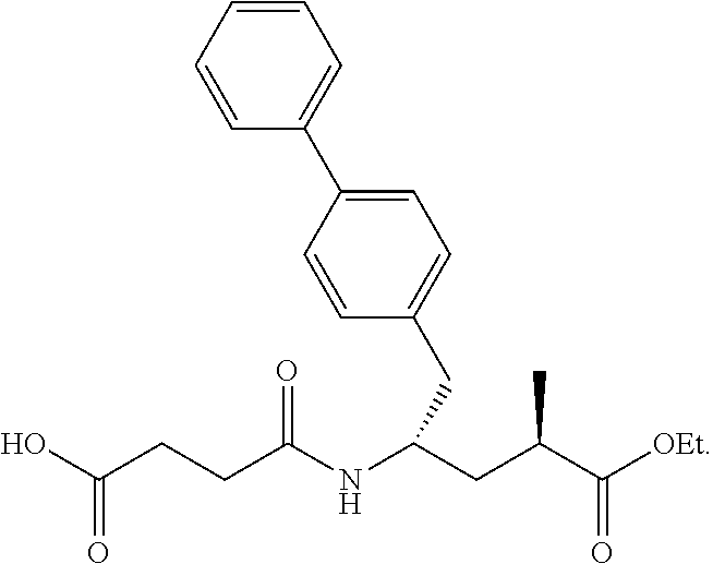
OC(CCC(NC(CC(C([OEt])=O)C)CC1=CC=C(C2=CC=CC=C2)C=C1)=O)=O
